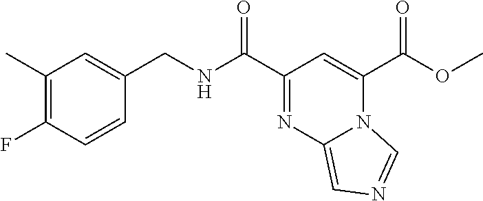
O(C(C1=CC(C(NCC2=CC(C)=C(F)C=C2)=O)=NC2=CN=CN12)=O)C
